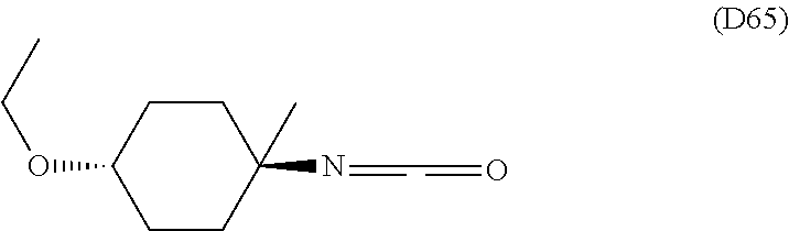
C1CC(N=CC=O)(C)CCC1OCC
